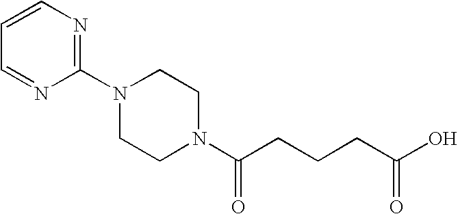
C1=NC(N2CCN(C(CCCC(O)=O)=O)CC2)=NC=C1
